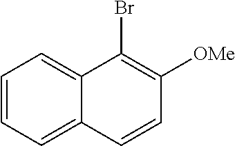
C1=CC=C2C(=C1)C(Br)=C([OMe])C=C2
